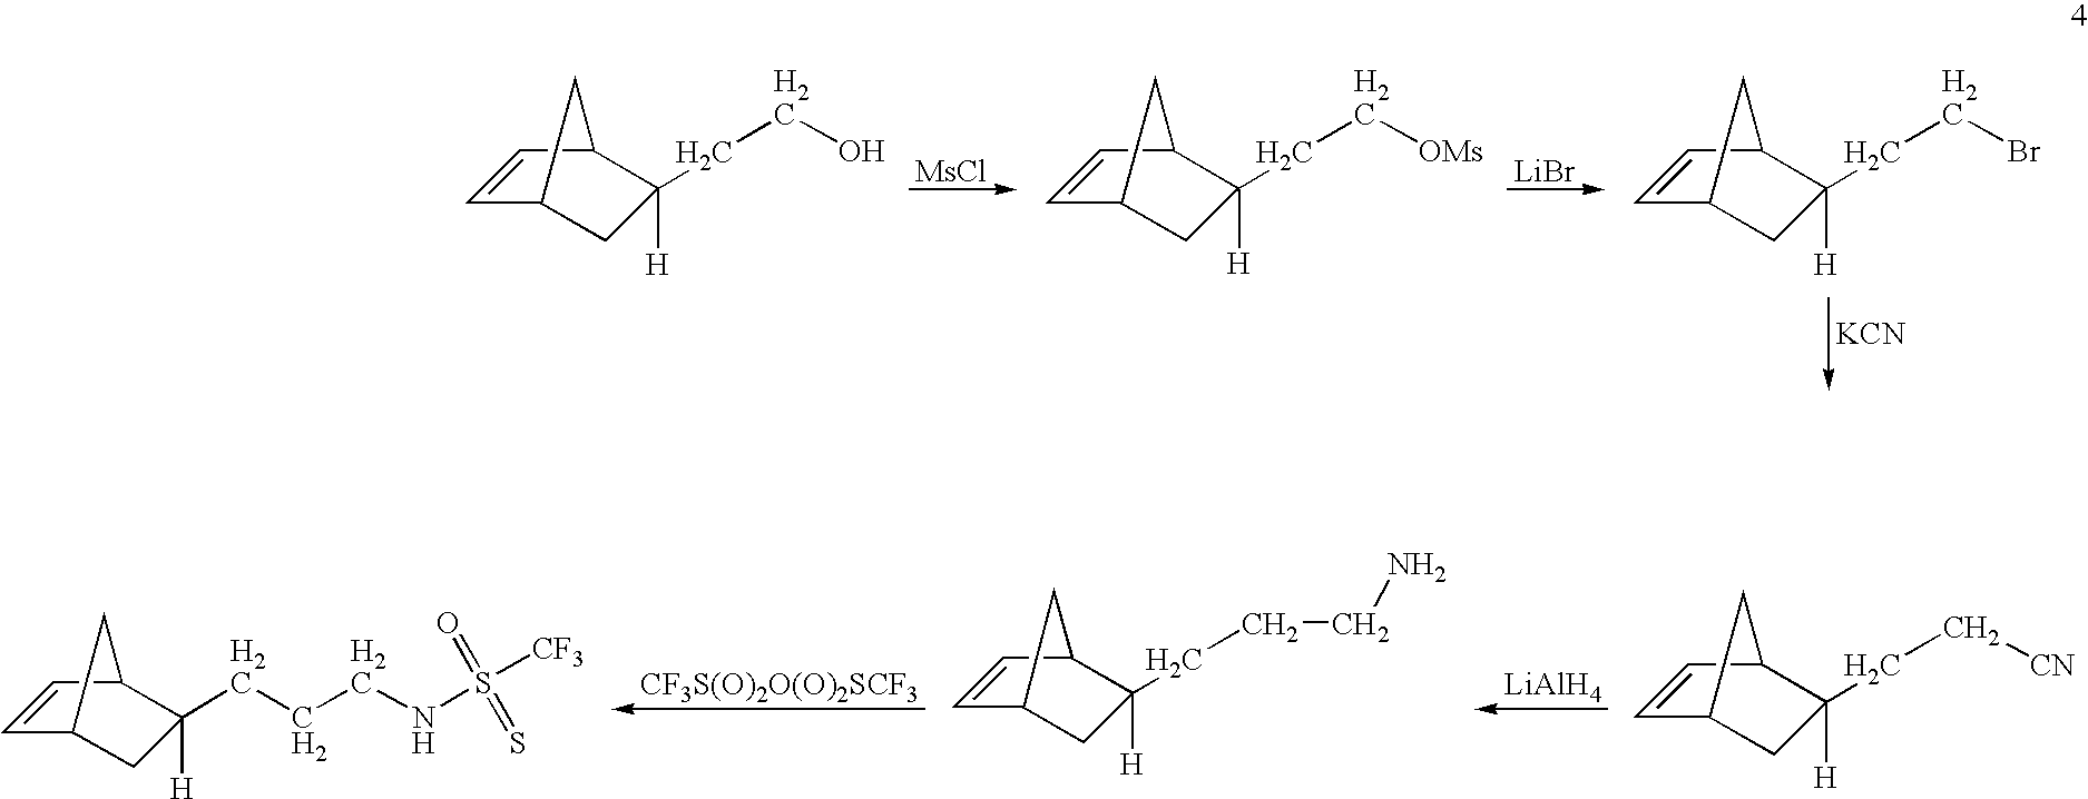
C1=CC2C([H])(CCCNS([CF3])(=O)=S)CC1C2.[CF3S(O)2O(O)2SCF3].C1=CC2C([H])(CCCN)CC1C2.[LiAlH4].C1=CC2C([H])(CC[CN])CC1C2.[LiBr].[KCN].[MsCl].C1=CC2C([H])(CCO)CC1C2.C1=CC2C([H])(CC[OMs])CC1C2.C1=CC2C([H])(CCBr)CC1C2
